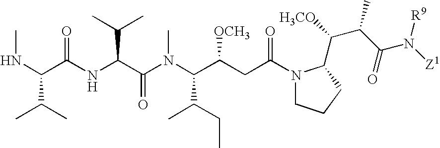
CNC(C(NC(C(N(C(C(CC(N1CCCC1C([H3CO])C(C(N([Z1])[R9])=O)C)=O)[OCH3])C(CC)C)C)=O)C(C)C)=O)C(C)C
